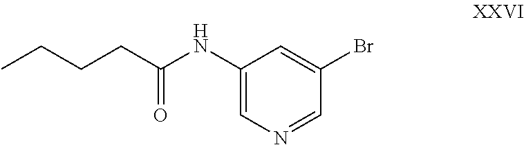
C1(Br)=CC(NC(CCCC)=O)=CN=C1
